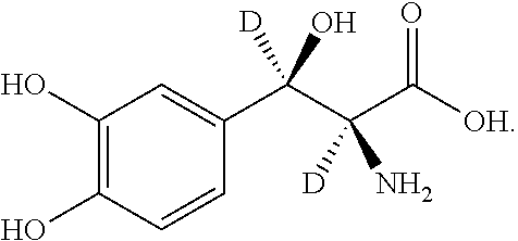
C1(O)=C(O)C=CC(C(C(C([OH])=O)([D])N)([D])O)=C1
